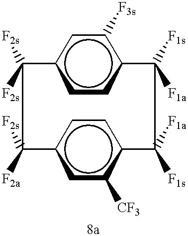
c1cc2c([F3s])cc1C([F2s])([F2s])C([F2s])([F2a])c1cc([CF3])c(cc1)C([F1a])([F1s])C2([F1a])[F1s]
